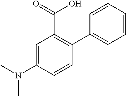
C1=C(N(C)C)C=CC(C2=CC=CC=C2)=C1C(O)=O
